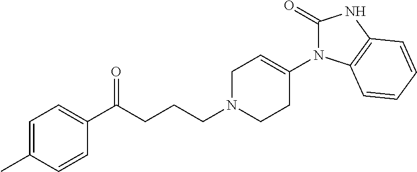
C1=C(C)C=CC(C(CCCN2CCC(N3C(=O)NC4=C3C=CC=C4)=CC2)=O)=C1
